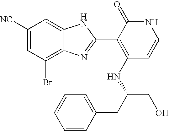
C1(Br)=C2C(=CC([NC])=C1)NC(C1=C(NC(CO)CC3=CC=CC=C3)C=CNC1=O)=N2
